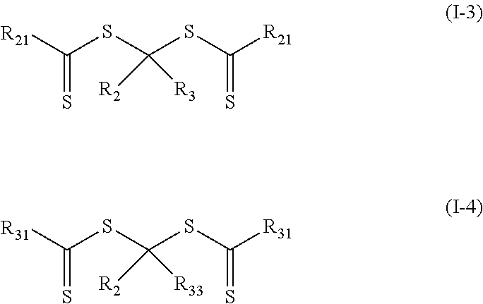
[R21]C(SC(SC([R21])=S)([R2])[R3])=S.[R31]C(SC(SC([R31])=S)([R2])[R33])=S
